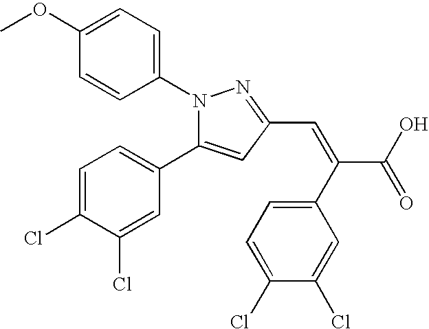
N1(C2=CC=C(OC)C=C2)C(C2=CC=C(Cl)C(Cl)=C2)=CC(C=C(C(=O)O)C2=CC=C(Cl)C(Cl)=C2)=N1
